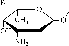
C1(C)C(O)C(N)CC(OC)O1.B
